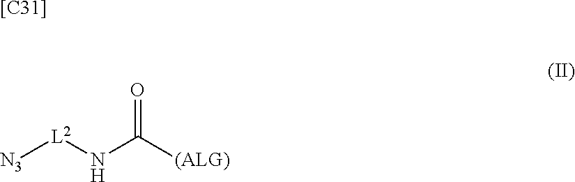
[[C31]].[N3][L2]NC([(ALG)])=O
